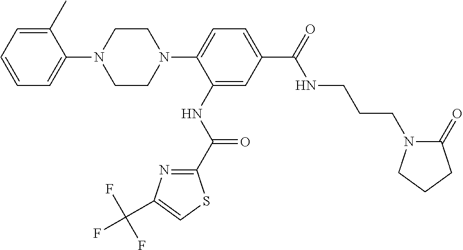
C1=C(C)C(N2CCN(C3=CC=C(C(NCCCN4C(=O)CCC4)=O)C=C3NC(=O)C3=NC(C(F)(F)F)=CS3)CC2)=CC=C1
